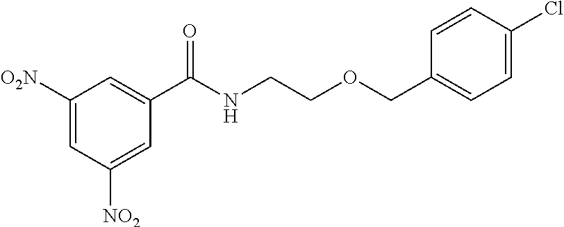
C1([O2N])=CC([NO2])=CC(C(NCCOCC2=CC=C(Cl)C=C2)=O)=C1
